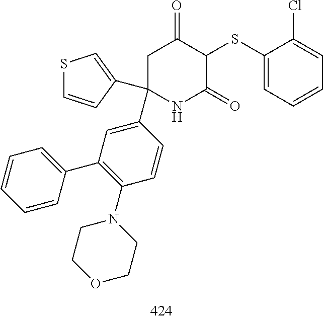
C1C(C2=CC(C3=CC=CC=C3)=C(N3CCOCC3)C=C2)(C2=CSC=C2)NC(=O)C(SC2=CC=CC=C2Cl)C1=O
